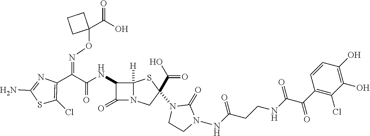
C(=O)(NC1C(=O)N2C1([H])SC(N1CCN(NC(CCNC(=O)C(C3=C(Cl)C(O)=C(O)C=C3)=O)=O)C1=O)(C(O)=O)C2)C(C1=C(Cl)SC(N)=N1)=NOC1(C(O)=O)CCC1
